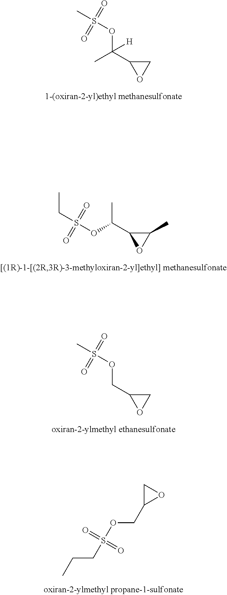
O(C(C1OC1)(C)[H])S(C)(=O)=O.O(S(CC)(=O)=O)C(C)C1OC1C.O(CC1OC1)S(C)(=O)=O.O(CC1OC1)S(CCC)(=O)=O
